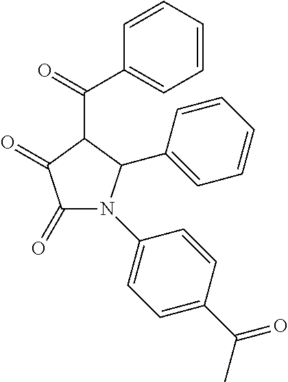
C1(C(=O)C2=CC=CC=C2)C(=O)C(=O)N(C2=CC=C(C(C)=O)C=C2)C1C1=CC=CC=C1
